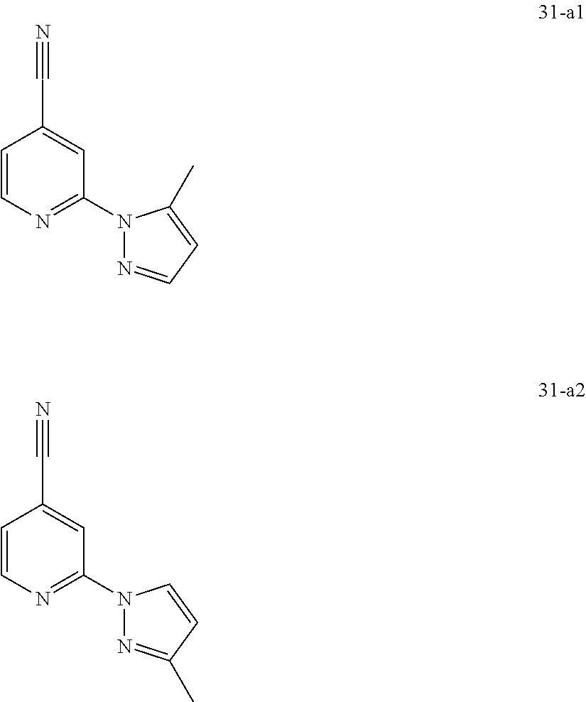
C1=CN=C(N2N=CC=C2C)C=C1C#N.C1=CN=C(N2N=C(C)C=C2)C=C1C#N
